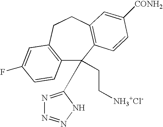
C12=C(CCC3=C(C1(CC[NH3+Cl-])C1=NN=NN1)C=CC([CONH2])=C3)C=C(F)C=C2
